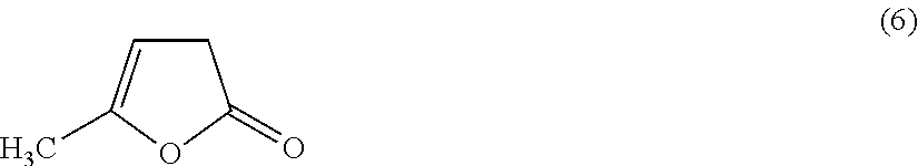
C1C=C(C)OC1=O
